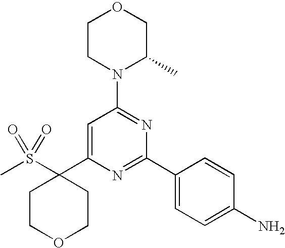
C1=C(C2(S(C)(=O)=O)CCOCC2)N=C(C2=CC=C(N)C=C2)N=C1N1CCOCC1C
